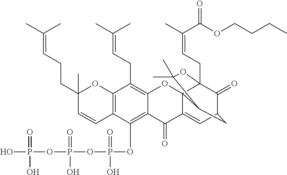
C12=C(OP(=O)(O)OP(OP(O)(=O)O)(=O)O)C3=C(C(CC=C(C)C)=C1OC14C(=CC5C(=O)C1(CC=C(C)C(=O)OCCCC)OC(C)(C)C4C5)C2=O)OC(C)(CCC=C(C)C)C=C3
